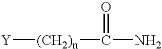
[Y][(CH2)n]C(N)=O
